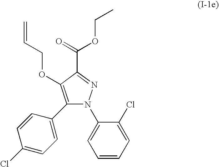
C1=CC=C(Cl)C(N2N=C(C(=O)OCC)C(OCC=C)=C2C2=CC=C(Cl)C=C2)=C1
